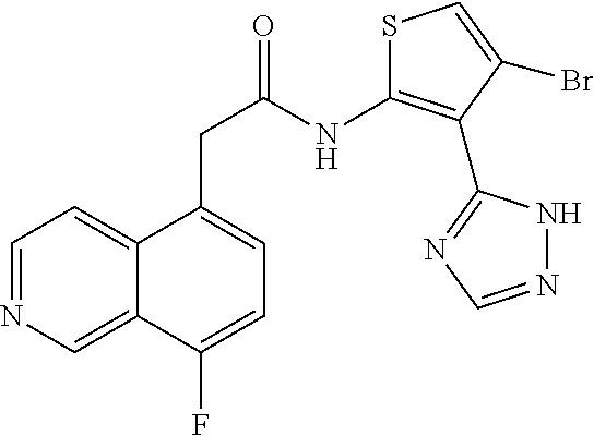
C12=CC=NC=C1C(F)=CC=C2CC(NC1=C(C2=NC=NN2)C(Br)=CS1)=O
